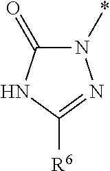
N1(*)C(=O)NC([R6])=N1
